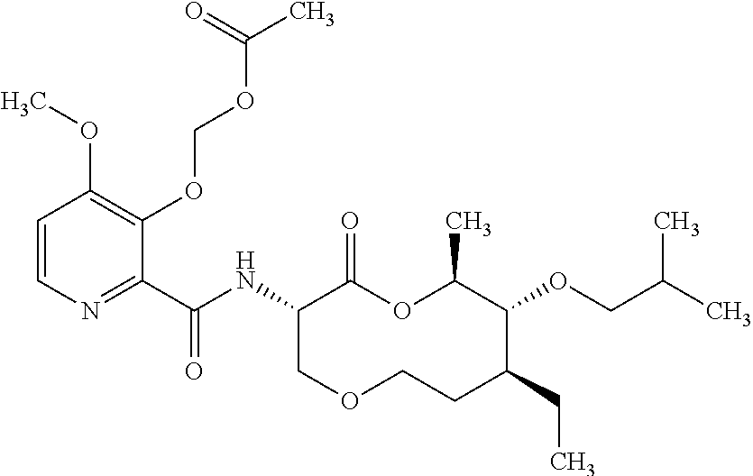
C1(C(NC2C(=O)OC(C)C(OCC(C)C)C(CC)CCOC2)=O)=NC=CC(OC)=C1OCOC(C)=O
